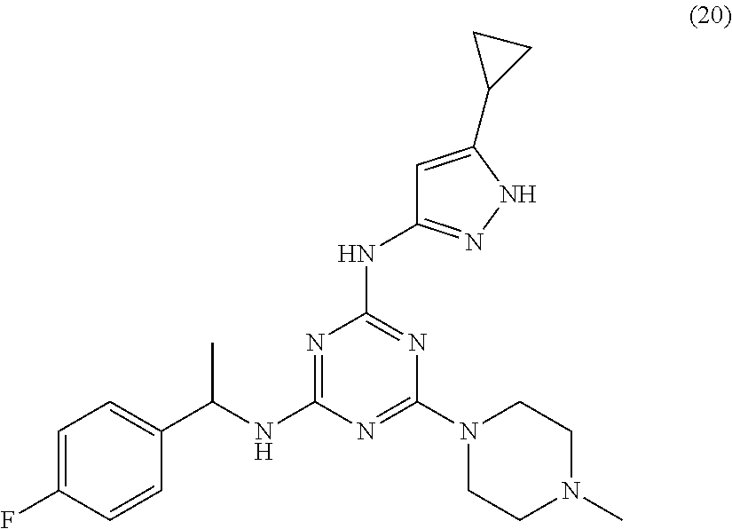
N1=C(NC(C2=CC=C(F)C=C2)C)N=C(N2CCN(C)CC2)N=C1NC1=NNC(C2CC2)=C1
